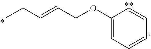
C1=CC=CC(OCC=CCC)=C1
